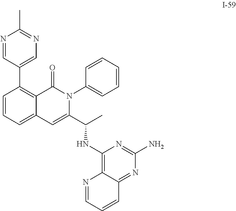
C1(C2=C3C(=CC=C2)C=C(C(C)NC2=C4C(=NC(N)=N2)C=CC=N4)N(C2=CC=CC=C2)C3=O)=CN=C(C)N=C1
